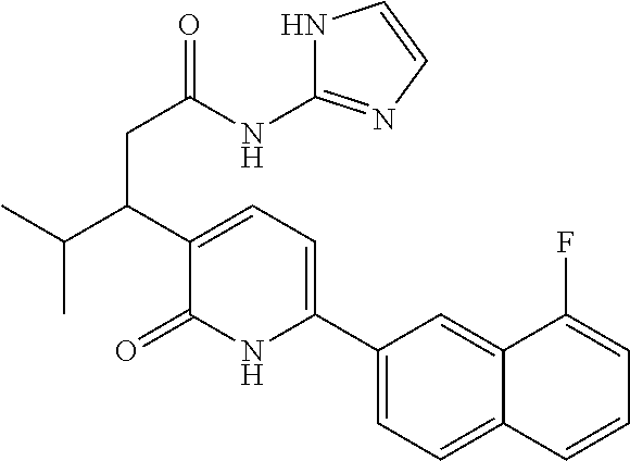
C1=C2C(=CC(C3=CC=C(C(CC(NC4=NC=CN4)=O)C(C)C)C(=O)N3)=C1)C(F)=CC=C2
